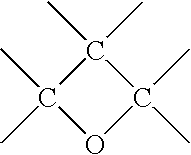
C1(C)(C)C(C)(C)OC1(C)C
